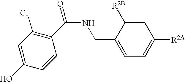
C1(O)=CC(Cl)=C(C(NCC2=CC=C([R2A])C=C2[R2B])=O)C=C1
